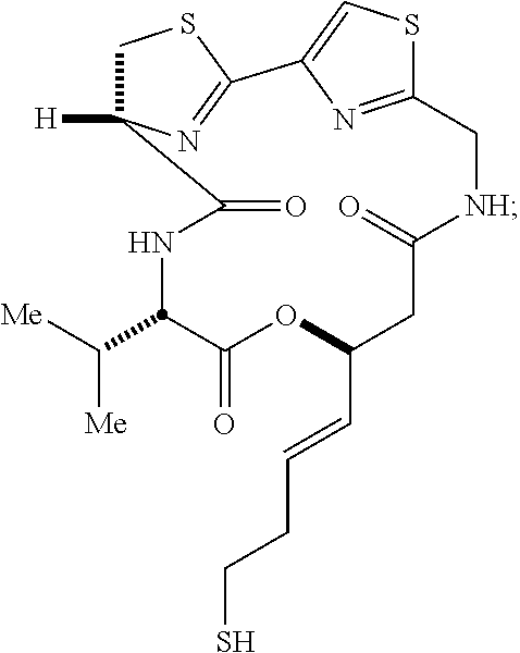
N1C(C([Me])[Me])C(=O)OC(C=CCCS)CC(=O)[NH]CC2=NC(=CS2)C2=NC([H])(C1=O)CS2
